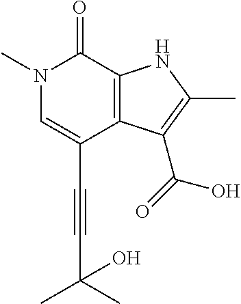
N1(C)C=C(C#CC(C)(C)O)C2=C(C1=O)NC(C)=C2C(=O)O
